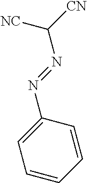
C1(N=NC([CN])[NC])=CC=CC=C1
